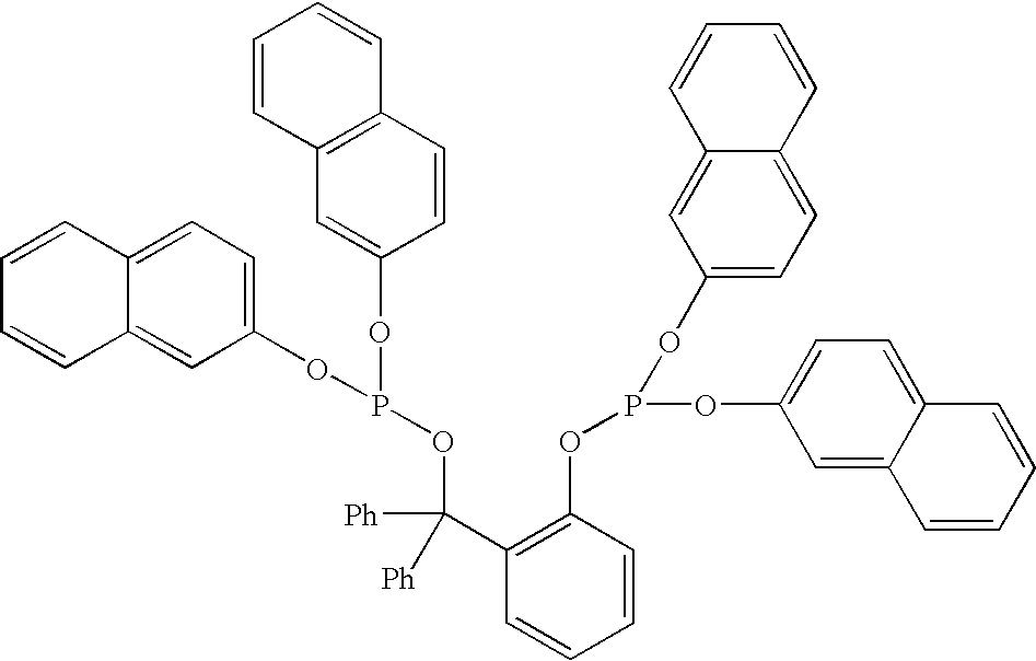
C12=CC=C(OP(OC3=CC4=C(C=C3)C=CC=C4)OC(C3=C(OP(OC4=CC=C5C(=C4)C=CC=C5)OC4=CC=C5C(=C4)C=CC=C5)C=CC=C3)([Ph])[Ph])C=C1C=CC=C2
